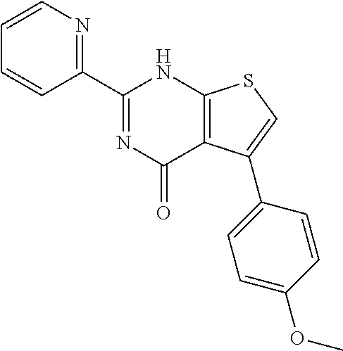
C1(C2=NC=CC=C2)=NC(=O)C2=C(N1)SC=C2C1=CC=C(OC)C=C1
